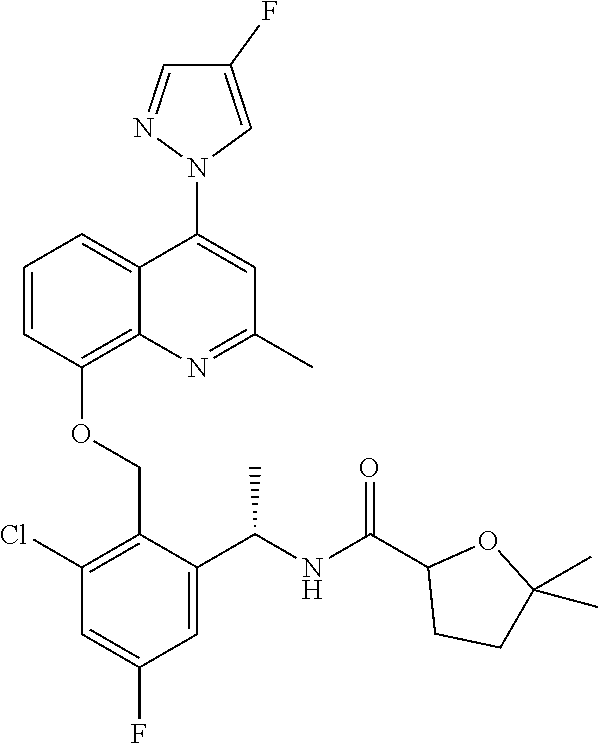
C1=CC(OCC2=C(Cl)C=C(F)C=C2C(NC(C2CCC(C)(C)O2)=O)C)=C2C(=C1)C(N1C=C(F)C=N1)=CC(C)=N2
